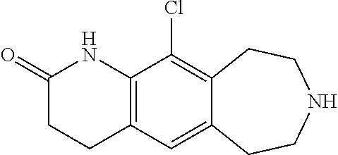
C1(=O)CCC2=C(N1)C(Cl)=C1C(=C2)CCNCC1
